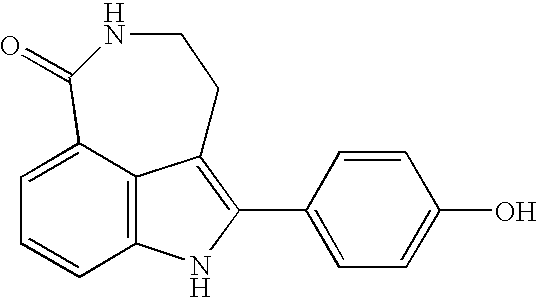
C12=C3C(=CC=C1)C(=O)NCCC3=C(C1=CC=C(O)C=C1)N2
